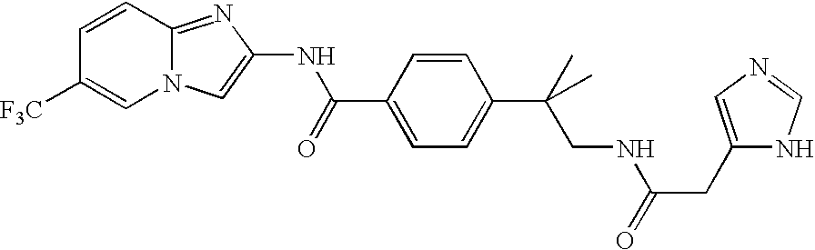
C1=CC2=NC(NC(=O)C3=CC=C(C(C)(C)CNC(=O)CC4=CN=CN4)C=C3)=CN2C=C1[F3C]
